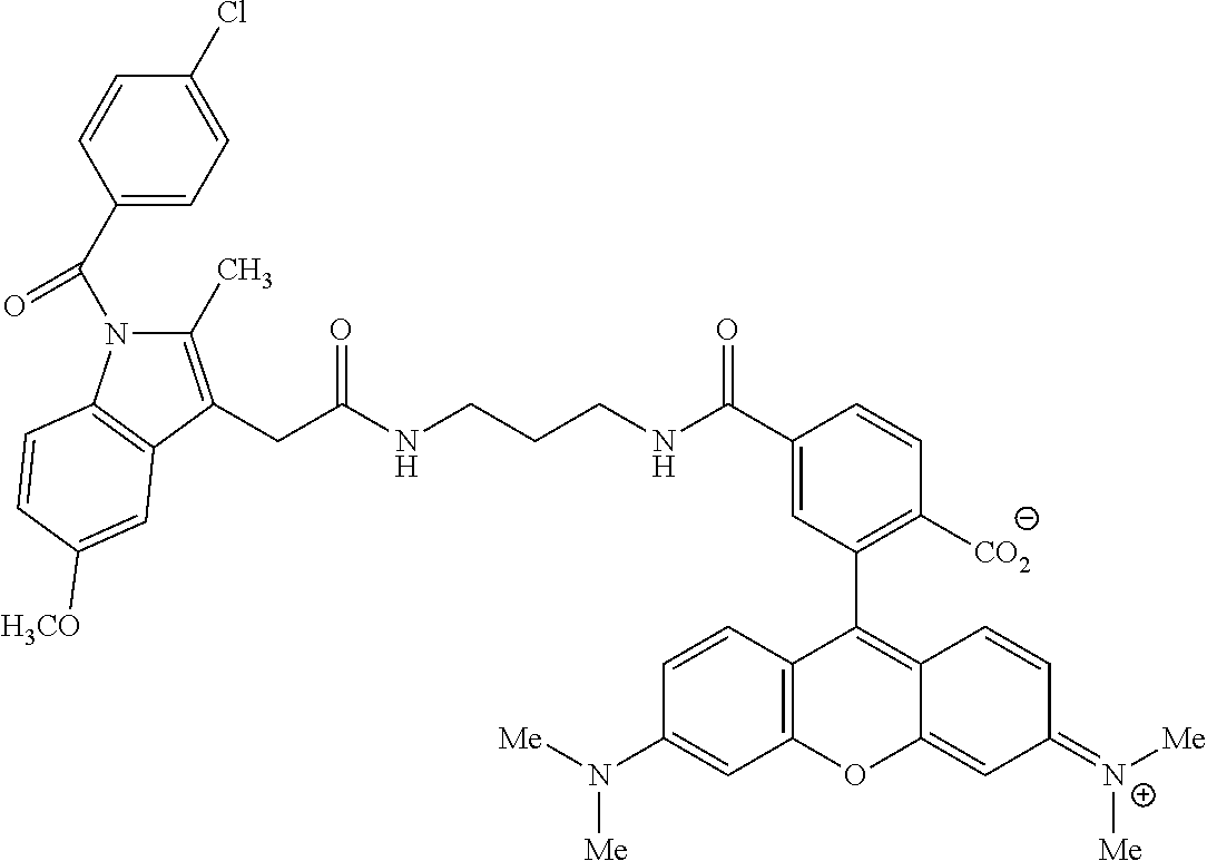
C1(C(N2C(C)=C(CC(NCCCNC(C3=CC(C4=C5C(=CC(=[N+]([Me])[Me])C=C5)OC5=C4C=CC(N([Me])[Me])=C5)=C([CO2])C=C3)=O)=O)C3=C2C=CC([H3CO])=C3)=O)=CC=C(Cl)C=C1
